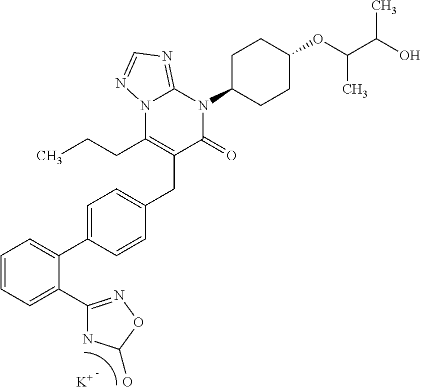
C1=CC=C(C2=NOC(O)N2)C(C2=CC=C(CC3=C(CCC)N4C(=NC=N4)N(C4CCC(OC(C(O)C)C)CC4)C3=O)C=C2)=C1.[K]
